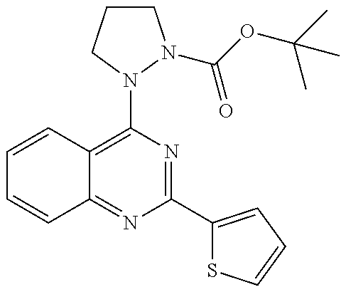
C1=CC2=C(N3CCCN3C(OC(C)(C)C)=O)N=C(C3=CC=CS3)N=C2C=C1
